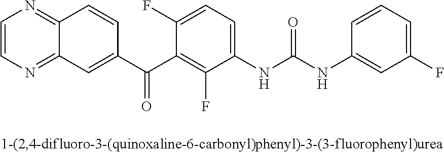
C1=CN=C2C(=N1)C=C(C(C1=C(F)C(NC(NC3=CC(F)=CC=C3)=O)=CC=C1F)=O)C=C2
